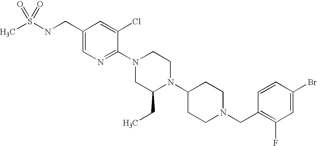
C1(Br)=CC(F)=C(CN2CCC(N3C(CC)CN(C4=NC=C(CNS(C)(=O)=O)C=C4Cl)CC3)CC2)C=C1
